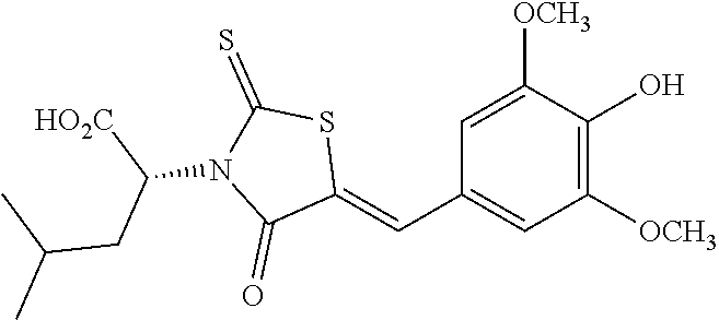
C1=C([OCH3])C(O)=C([OCH3])C=C1C=C1SC(=S)N(C([HO2C])CC(C)C)C1=O
